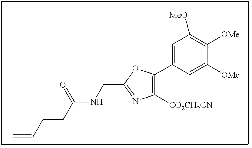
C1([CO2CH2CN])=C(C2=CC([MeO])=C([OMe])C([OMe])=C2)OC(CNC(CCC=C)=O)=N1
